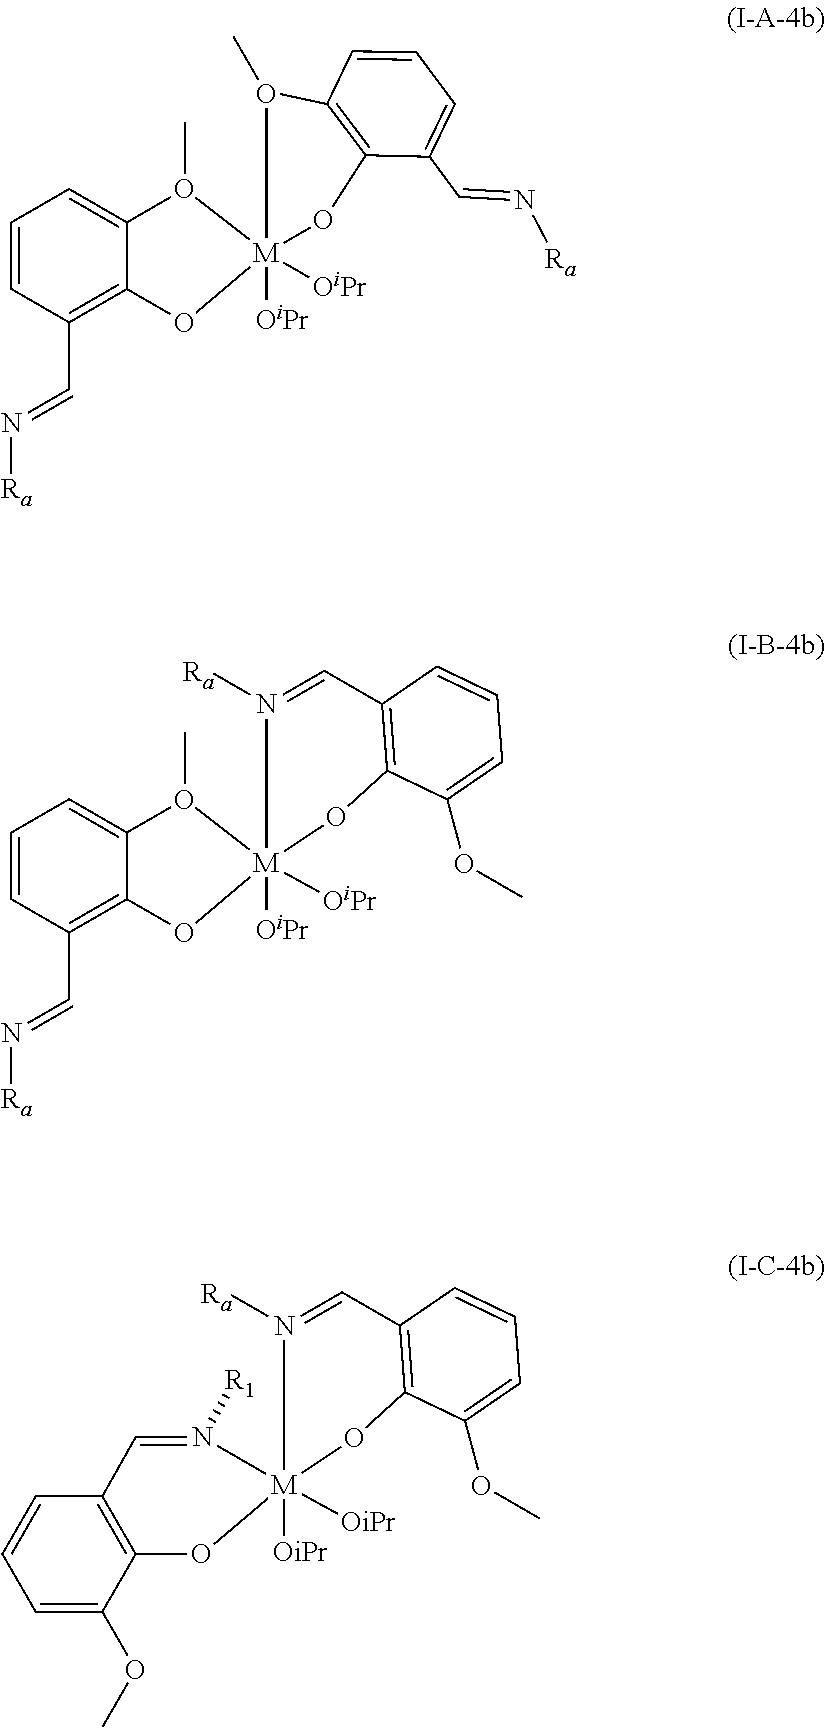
C1=CC(C=N[Ra])=C2C(=C1)O(C)[M]1([OiPr])([OiPr])(O2)O(C)C2=C(O1)C(C=N[Ra])=CC=C2.C12=C(C=CC=C1OC)C=N([R1])[M]1([OiPr])([OiPr])(O2)N([Ra])=CC2=C(O1)C(OC)=CC=C2.C1=CC(C=N[Ra])=C2C(=C1)O(C)[M]1([OiPr])([OiPr])(O2)N([Ra])=CC2=C(O1)C(OC)=CC=C2
